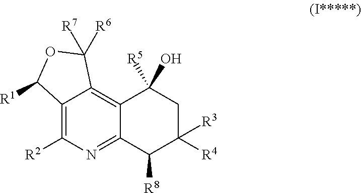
C12=C([R2])N=C3C(=C1C([R6])([R7])OC2[R1])C([R5])(O)CC([R4])([R3])C3[R8]
